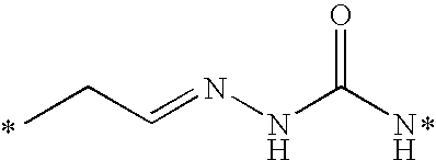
CCC=NNC(N)=O
